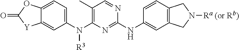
C12=CC=C(N(C3=C(C)C=NC(NC4=CC5=C(C=C4)CN([Ra (or Rb)])C5)=N3)[R3])C=C1[Y]C(=O)O2
